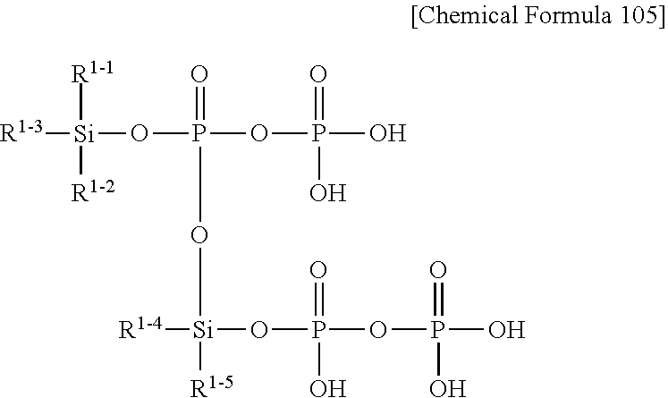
[R1-3][Si]([R1-1])([R1-2])OP(=O)(O[Si]([R1-4])([R1-5])OP(=O)(O)OP(=O)(O)O)OP(=O)(O)O
